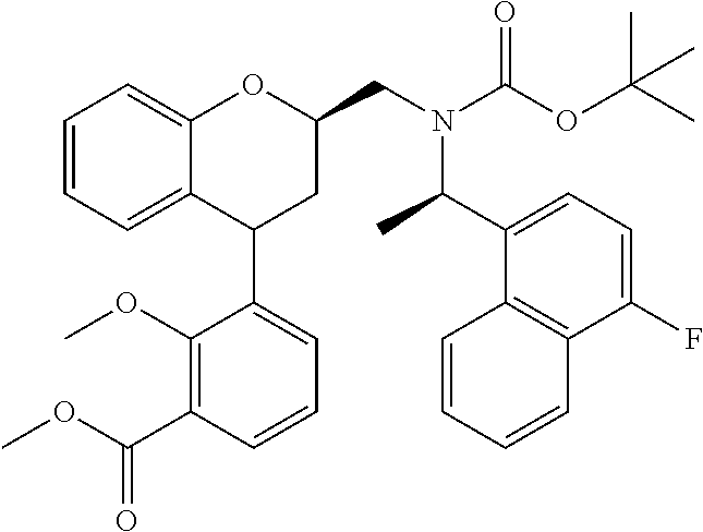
C1=CC=C2C(=C1)OC(CN(C(OC(C)(C)C)=O)C(C1=CC=C(F)C3=C1C=CC=C3)C)CC2C1=CC=CC(C(OC)=O)=C1OC
